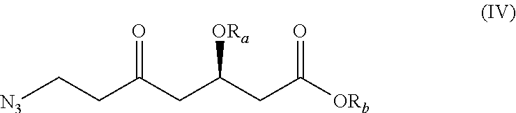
[N3]CCC(CC(CC([ORb])=O)[ORa])=O
